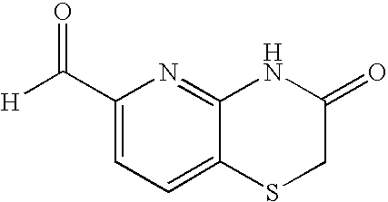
C1(C([H])=O)=CC=C2C(=N1)NC(=O)CS2
